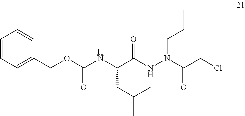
C(C(NN(CCC)C(CCl)=O)=O)(NC(OCC1=CC=CC=C1)=O)CC(C)C
